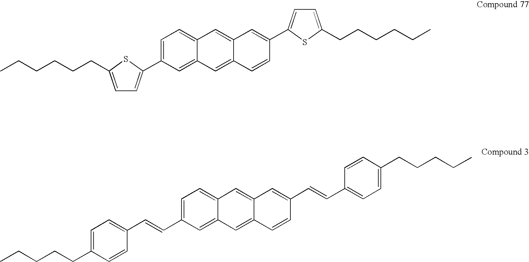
C1=C(C2=CC=C(CCCCCC)S2)C=C2C(=C1)C=C1C(=C2)C=CC(C2=CC=C(CCCCCC)S2)=C1.C1=C(C=CC2=CC=C(CCCCC)C=C2)C=C2C(=C1)C=C1C(=C2)C=CC(C=CC2=CC=C(CCCCC)C=C2)=C1
